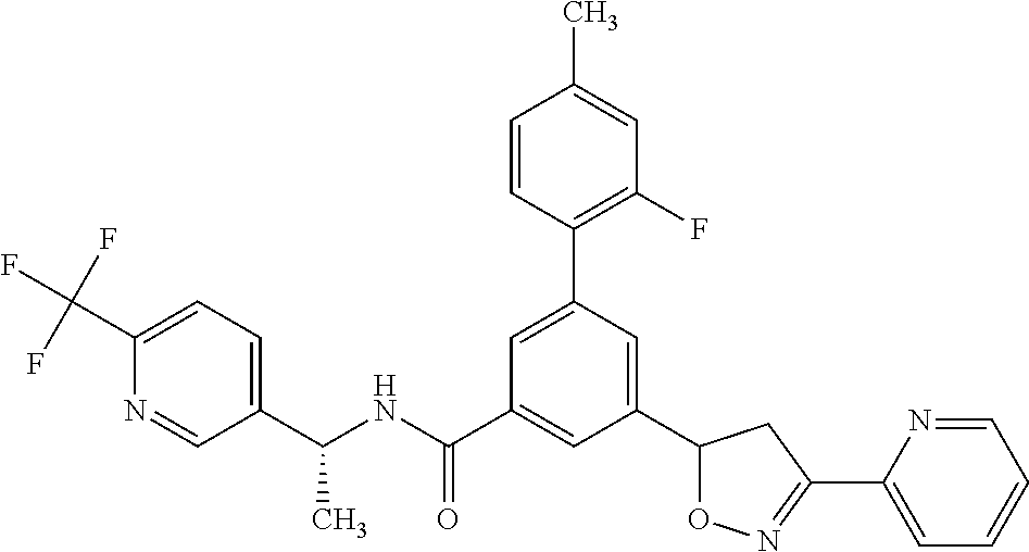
C(NC(C1=CC(C2ON=C(C3=CC=CC=N3)C2)=CC(C2=C(F)C=C(C)C=C2)=C1)=O)(C1=CC=C(C(F)(F)F)N=C1)C
